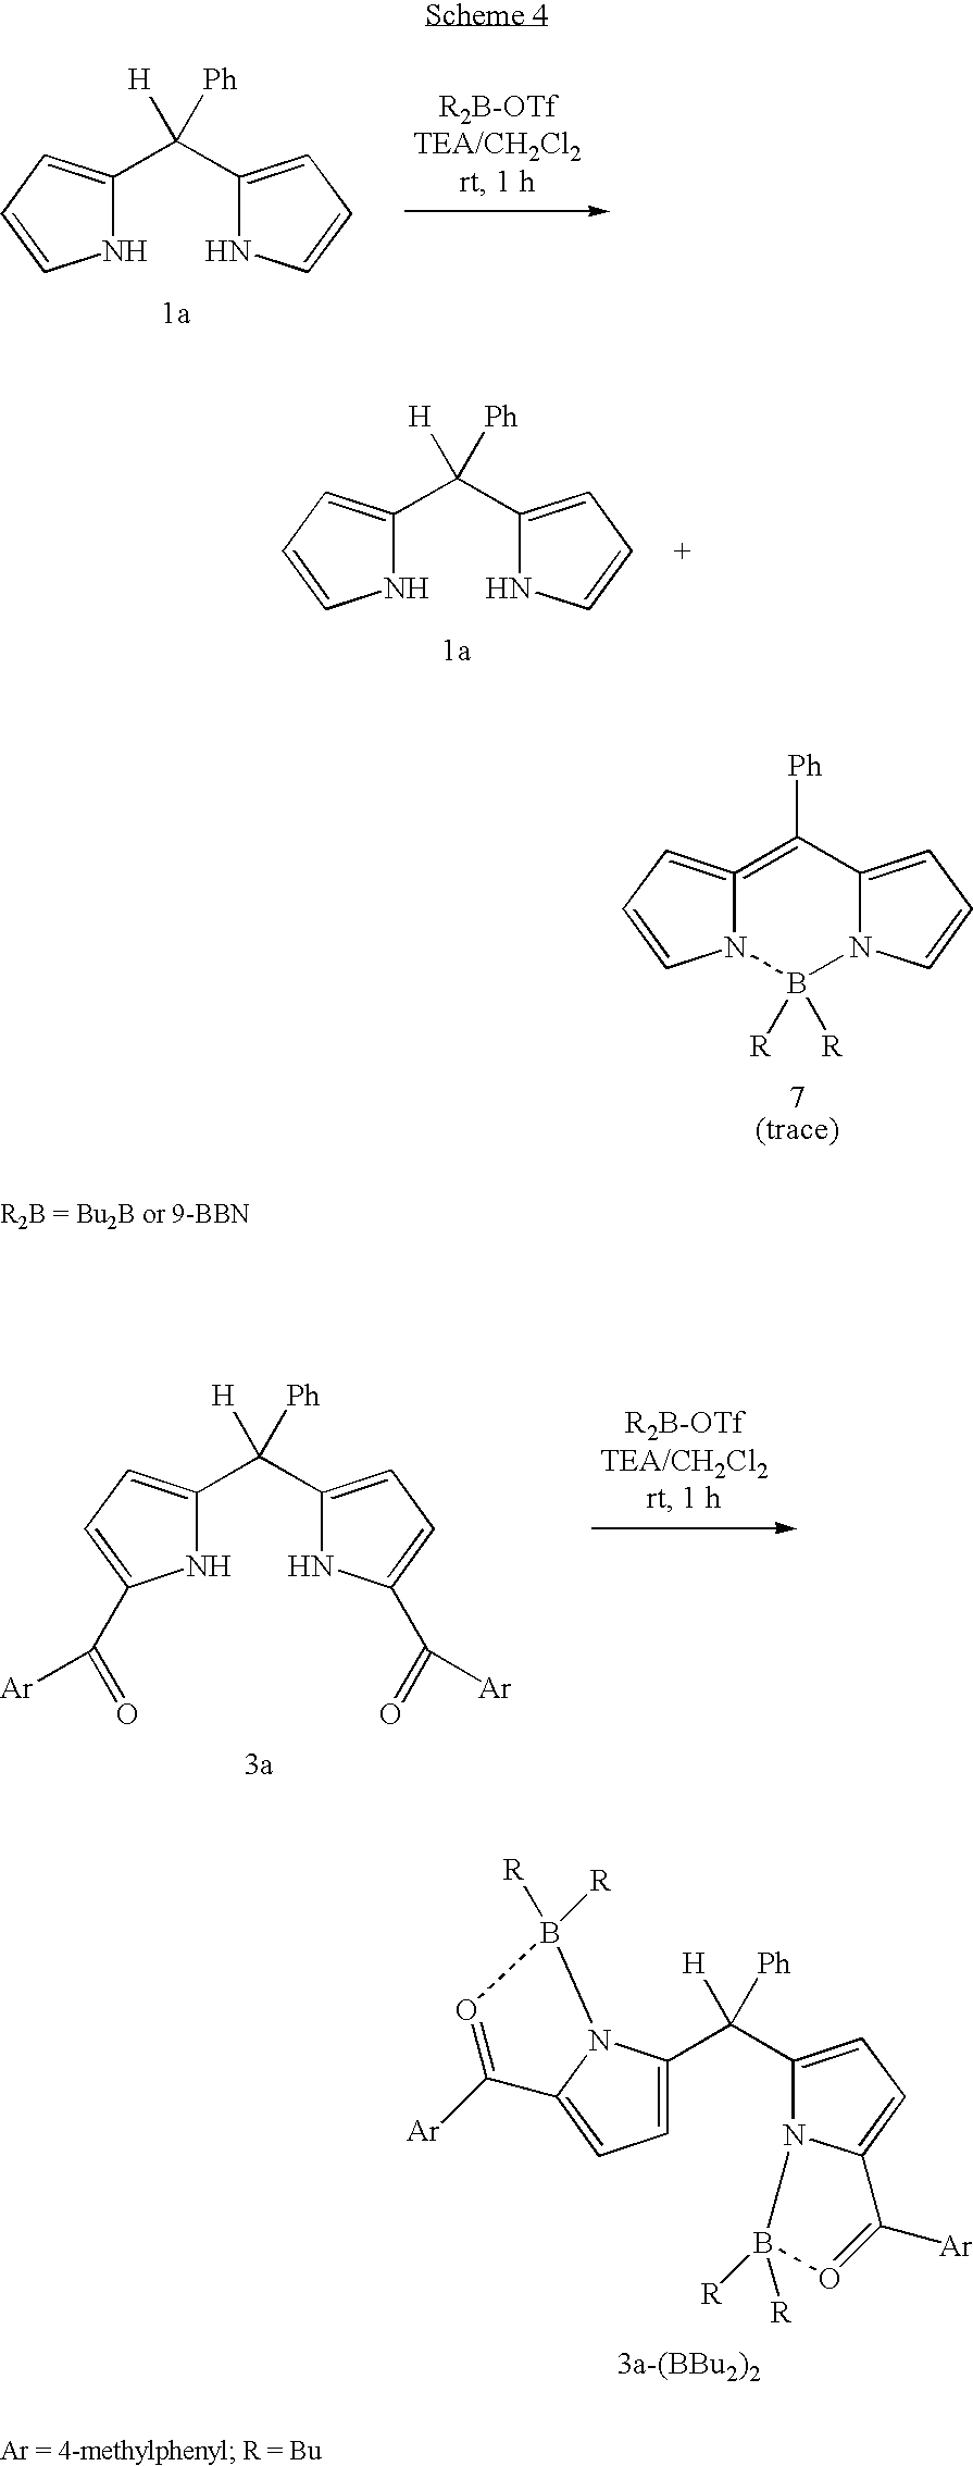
N12C=CC=C1C([Ph])=C1=CC=CN1B2([R])[R].N1C=CC=C1C(C1=CC=CN1)([Ph])[H].N1C=CC=C1C(C1=CC=CN1)([Ph])[H].N12C(=CC=C1C(C1=CC=C3N1B([R])([R])O=C3[Ar])([Ph])[H])C([Ar])=OB2([R])[R].N1C(C([Ar])=O)=CC=C1C(C1=CC=C(C([Ar])=O)N1)([Ph])[H]
